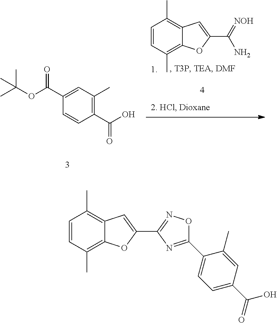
C1=CC(C)=C2C(=C1C)C=C(C1=NOC(C3=CC=C(C(O)=O)C=C3C)=N1)O2.C1=CC(C)=C2C(=C1C)C=C(C(=[NOH])N)O2.C1(C(O)=O)=C(C)C=C(C(OC(C)(C)C)=O)C=C1
